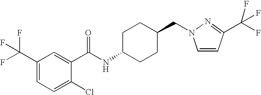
C1(C(F)(F)F)=CC=C(Cl)C(C(NC2CCC(CN3C=CC(C(F)(F)F)=N3)CC2)=O)=C1
